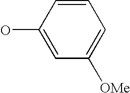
OC1=CC([OMe])=CC=C1
